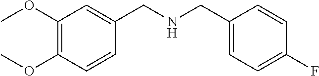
COC1=C(OC)C=CC(CNCC2=CC=C(F)C=C2)=C1
